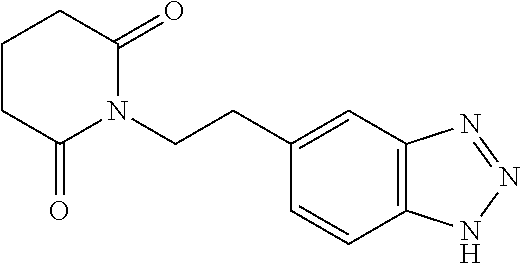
C1CC(=O)N(CCC2=CC3=C(C=C2)NN=N3)C(=O)C1
